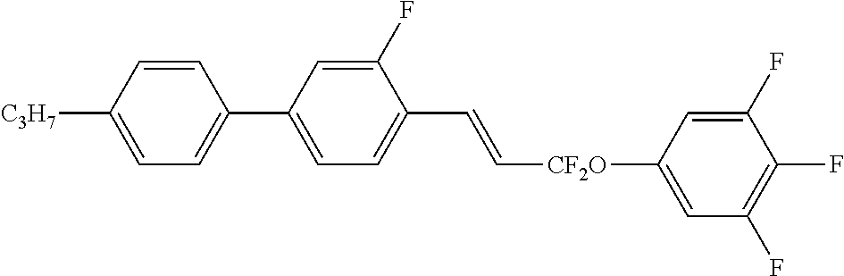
C1=CC([C3H7])=CC=C1C1=CC=C(C=C[CF2O]C2=CC(F)=C(F)C(F)=C2)C(F)=C1
